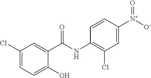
C1(Cl)=CC=C(O)C(C(=O)NC2=C(Cl)C=C([N+](=O)[O-])C=C2)=C1
